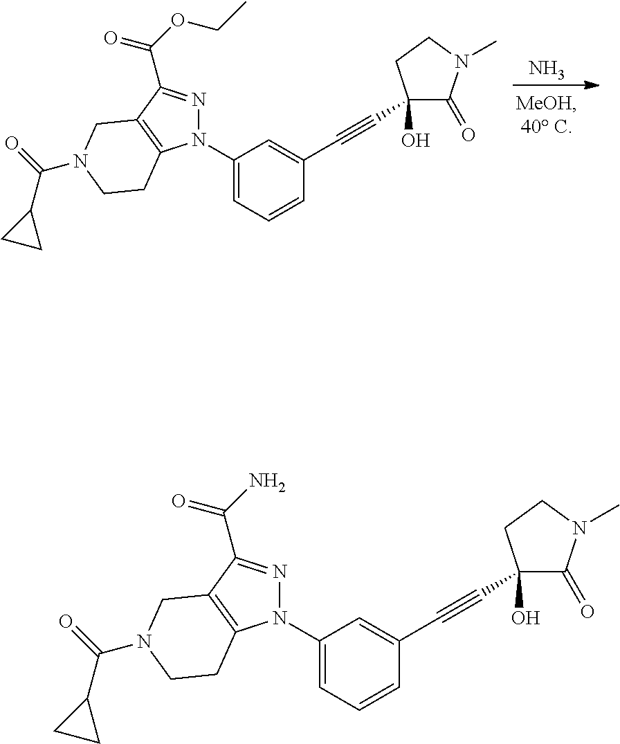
N.N1(C2=CC=CC(C#CC3(O)C(=O)N(C)CC3)=C2)N=C(C(OCC)=O)C2=C1CCN(C(C1CC1)=O)C2.N1(C2=CC=CC(C#CC3(O)C(=O)N(C)CC3)=C2)N=C(C(N)=O)C2=C1CCN(C(C1CC1)=O)C2
